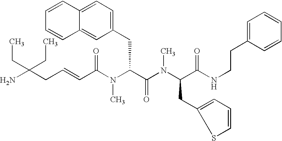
NC(CC=CC(N(C(C(N(C(C(NCCC1=CC=CC=C1)=O)CC1=CC=CS1)C)=O)CC1=CC=C2C(=C1)C=CC=C2)C)=O)(CC)CC
